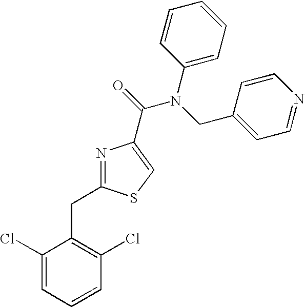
N1=C(CC2=C(Cl)C=CC=C2Cl)SC=C1C(=O)N(CC1=CC=NC=C1)C1=CC=CC=C1
